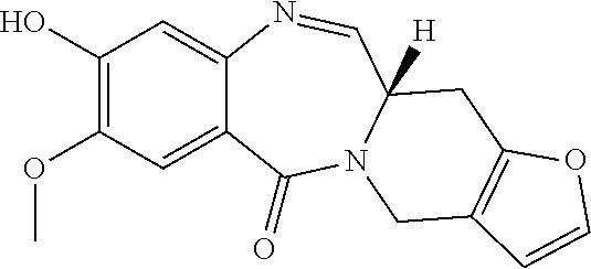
C1(O)=C(OC)C=C2C(=C1)N=CC1([H])N(C2=O)CC2=C(C1)OC=C2
